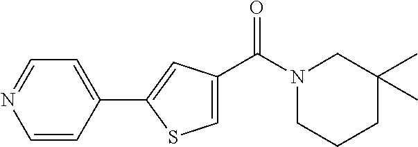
N1(C(C2=CSC(C3=CC=NC=C3)=C2)=O)CCCC(C)(C)C1
